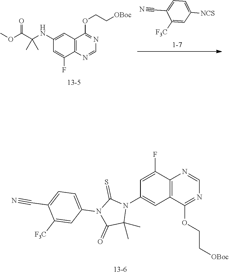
C1(F)=CC(N2C(=S)N(C3=CC=C(C#N)C([F3C])=C3)C(=O)C2(C)C)=CC2=C1N=CN=C2OCC[OBoc].COC(C(NC1=CC2=C(C(F)=C1)N=CN=C2OCC[OBoc])(C)C)=O.C1=C([NCS])C=C([F3C])C(C#N)=C1
